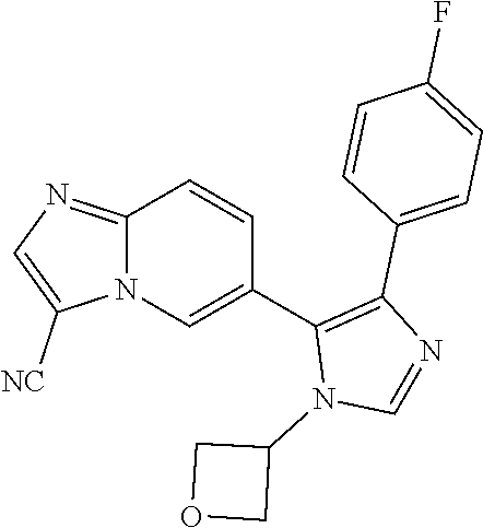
C12=NC=C([NC])N1C=C(C1=C(C3=CC=C(F)C=C3)N=CN1C1COC1)C=C2
